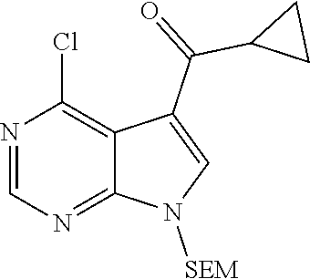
N1=CN=C2C(=C1Cl)C(C(=O)C1CC1)=CN2[SEM]
